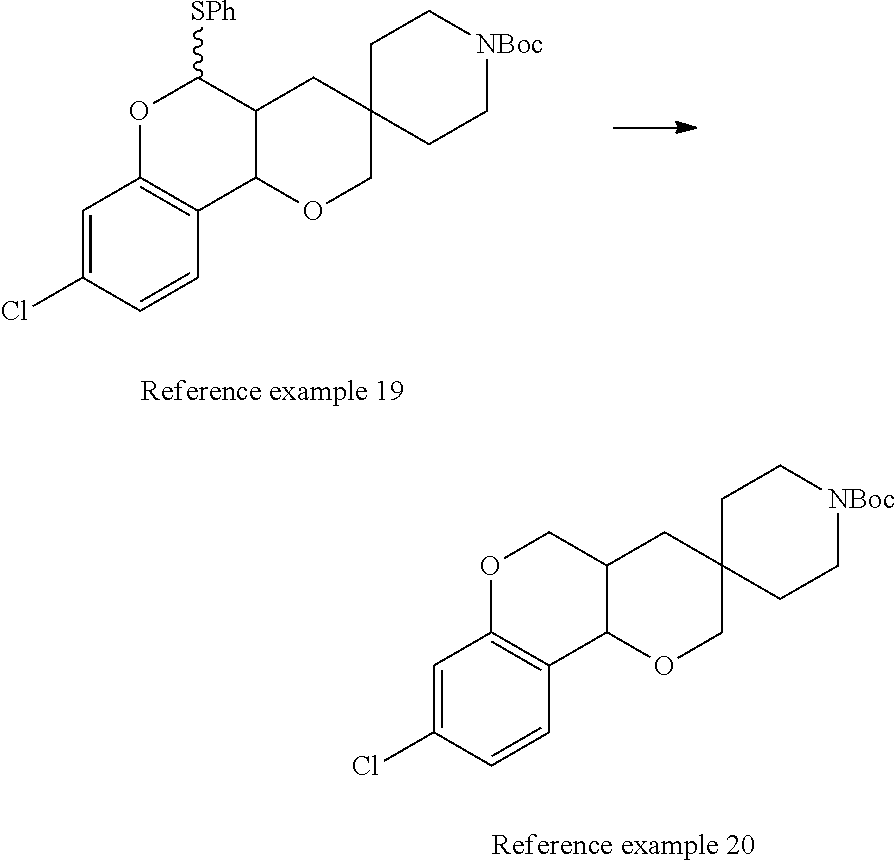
C1=C(Cl)C=CC2=C1OC([SPh])C1C2OCC2(C1)CC[NBoc]CC2.C1=C(Cl)C=CC2=C1OCC1C2OCC2(C1)CC[NBoc]CC2
